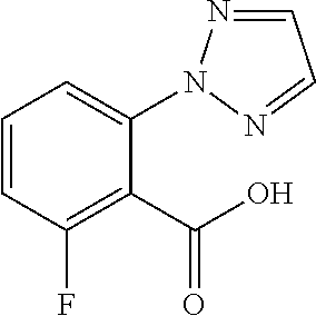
C1=NN(C2=CC=CC(F)=C2C(O)=O)N=C1
